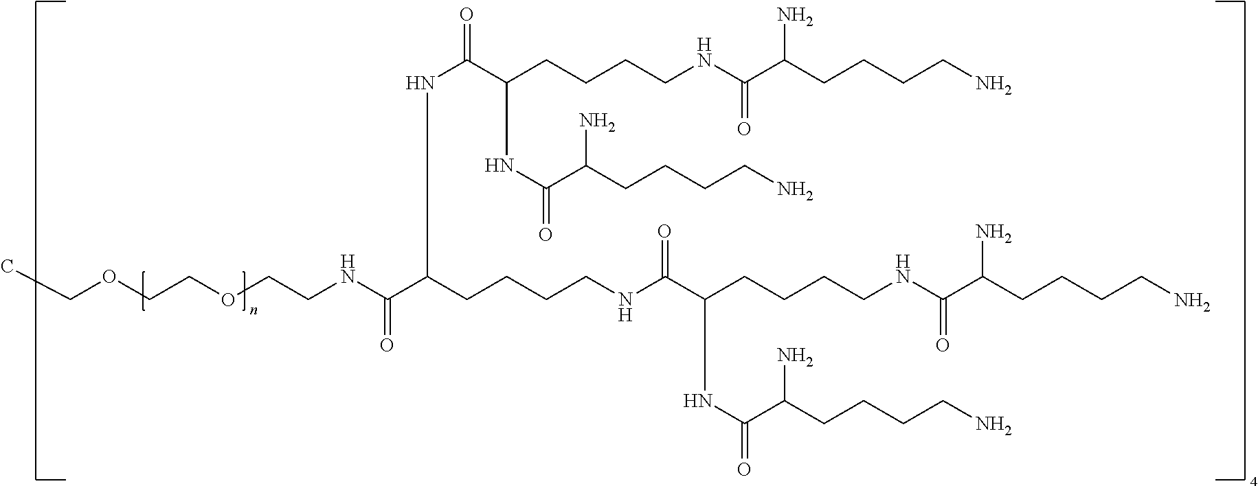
CCOCCOCCNC(C(CCCCNC(C(CCCCNC(C(CCCCN)N)=O)NC(C(CCCCN)N)=O)=O)NC(C(CCCCNC(C(CCCCN)N)=O)NC(C(CCCCN)N)=O)=O)=O
